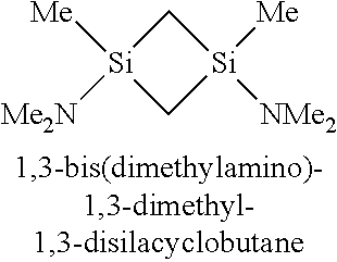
C1[Si]([Me2N])([Me])C[Si]1([NMe2])[Me]
